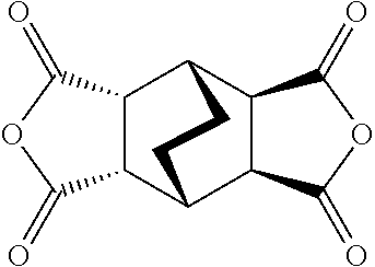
C12C(C3C4C(C1CC3)C(=O)OC4=O)C(=O)OC2=O
